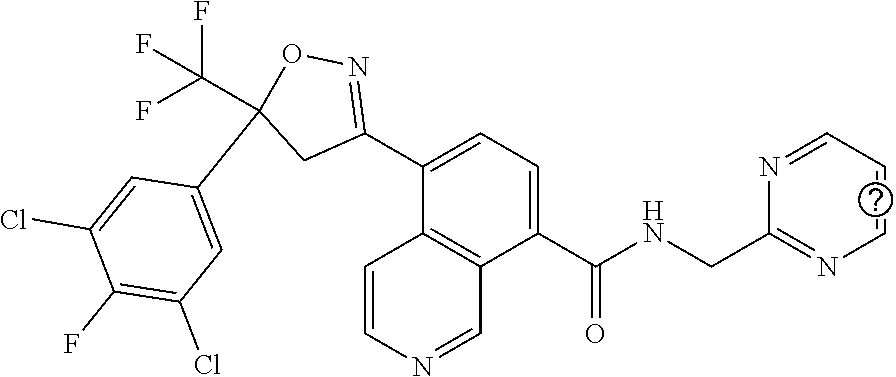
C1(C(NCC2=NC=CC=N2)=O)=CC=C(C2=NOC(C3=CC(Cl)=C(F)C(Cl)=C3)(C(F)(F)F)C2)C2=C1C=NC=C2
